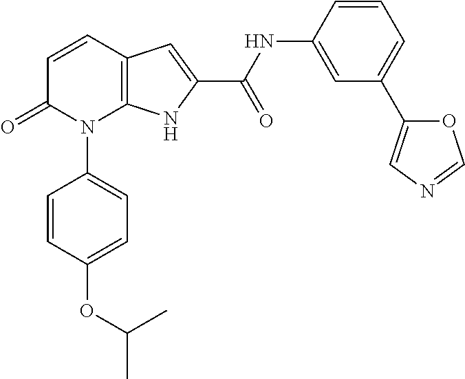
C12=C(C=CC(=O)N1C1=CC=C(OC(C)C)C=C1)C=C(C(NC1=CC(C3=CN=CO3)=CC=C1)=O)N2
